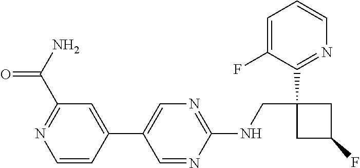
C1(NCC2(C3=NC=CC=C3F)CC(F)C2)=NC=C(C2=CC(C(N)=O)=NC=C2)C=N1
